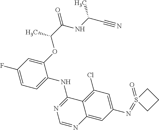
C1=C(F)C=C(OC(C(NC(C#N)C)=O)C)C(NC2=NC=NC3=CC(N=S4(=O)CCC4)=CC(Cl)=C23)=C1
